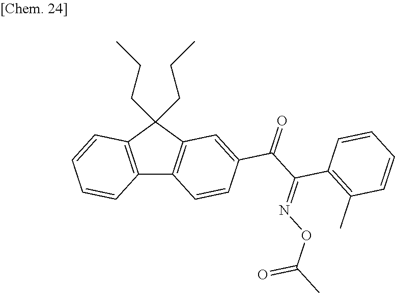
C12=C(C(CCC)(CCC)C3=C1C=CC(C(C(C1=C(C)C=CC=C1)=NOC(C)=O)=O)=C3)C=CC=C2
